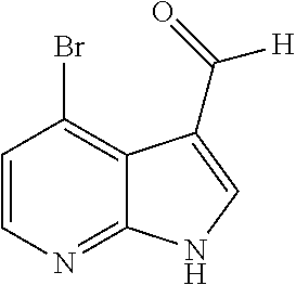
C1=CC(Br)=C2C(=N1)NC=C2C(=O)[H]
